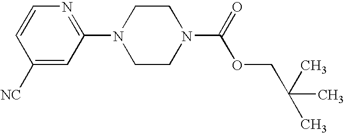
C1([NC])=CC(N2CCN(C(=O)OCC(C)(C)C)CC2)=NC=C1
